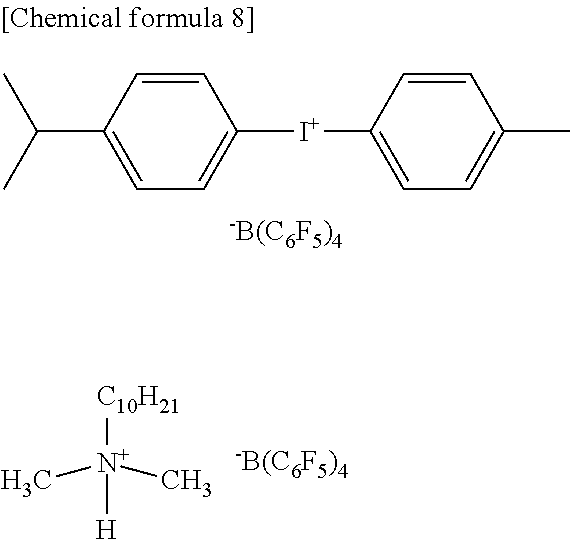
[C10H21][N+](C)(C)[H].[-B(C6F5)4].C1=CC(C(C)C)=CC=C1[I+]C1=CC=C(C)C=C1.[-B(C6F5)4]
